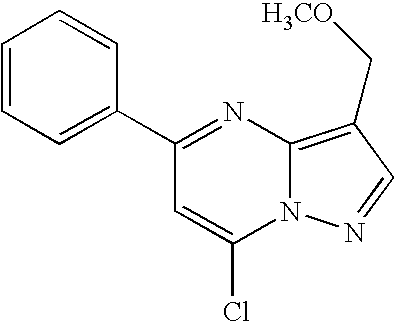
C1=CC=C(C2=NC3=C(C[H3CO])C=NN3C(Cl)=C2)C=C1
